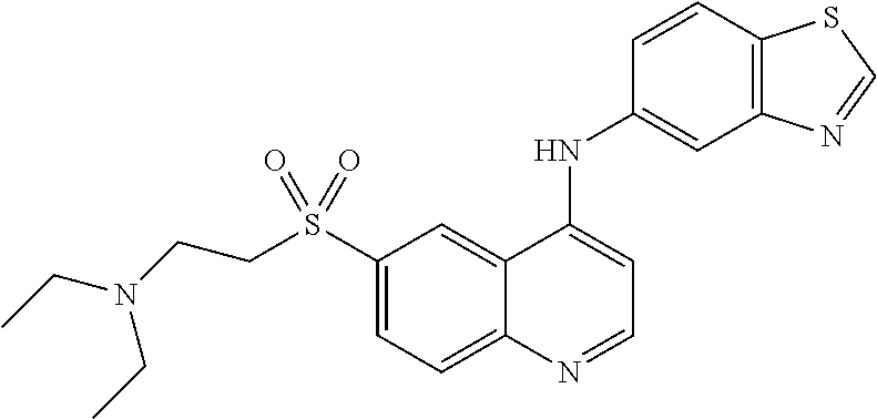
C1(S(=O)(=O)CCN(CC)CC)=CC=C2C(=C1)C(NC1=CC3=C(C=C1)SC=N3)=CC=N2
